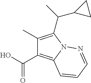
C1(C)=C(C(C2CC2)C)N2C(=C1C(=O)O)C=CC=N2
